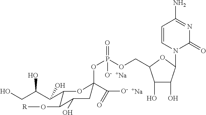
[Na].[Na].C1(O)C(O)C(N2C(=O)N=C(N)C=C2)OC1COP(OC1(C([O-])=O)CC(O)C(O[R])C(C(C(CO)O)O)O1)([O-])=O
